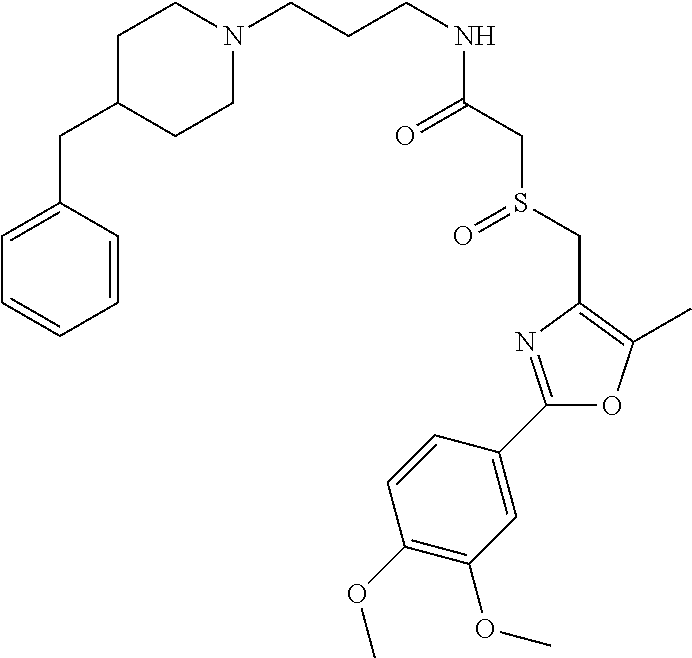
C(CCNC(CS(CC1=C(C)OC(C2=CC(OC)=C(OC)C=C2)=N1)=O)=O)N1CCC(CC2=CC=CC=C2)CC1
